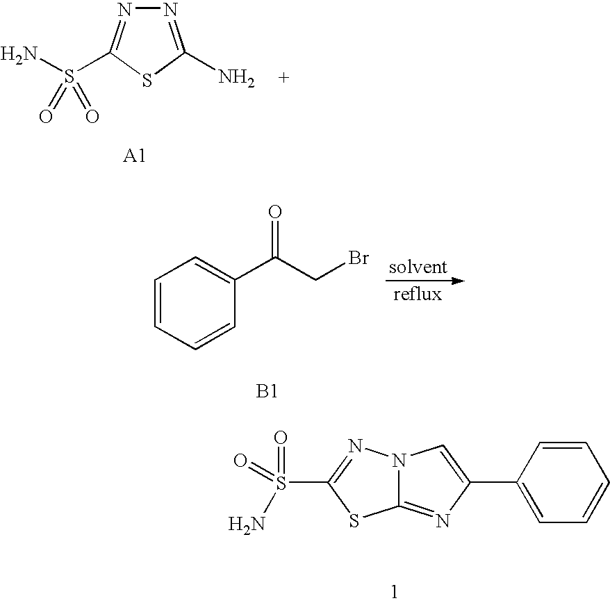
N1=C(N)SC(S(N)(=O)=O)=N1.C1=CC=CC(C(CBr)=O)=C1.[B1].C1(C2=CN3C(=N2)SC(S(=O)(N)=O)=N3)=CC=CC=C1
